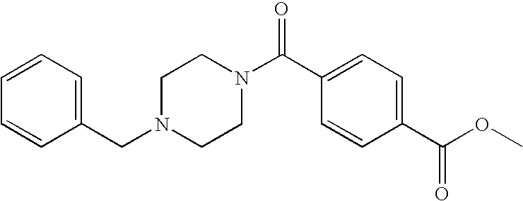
C(N1CCN(C(C2=CC=C(C(=O)OC)C=C2)=O)CC1)C1=CC=CC=C1
